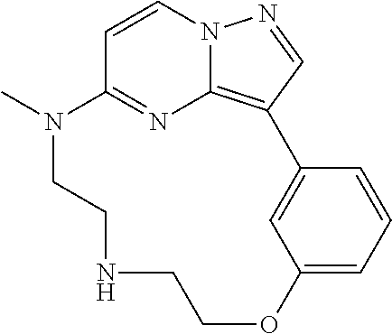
N1=C2C=CN3C1=C(C=N3)C1=CC(=CC=C1)OCCNCCN2C
